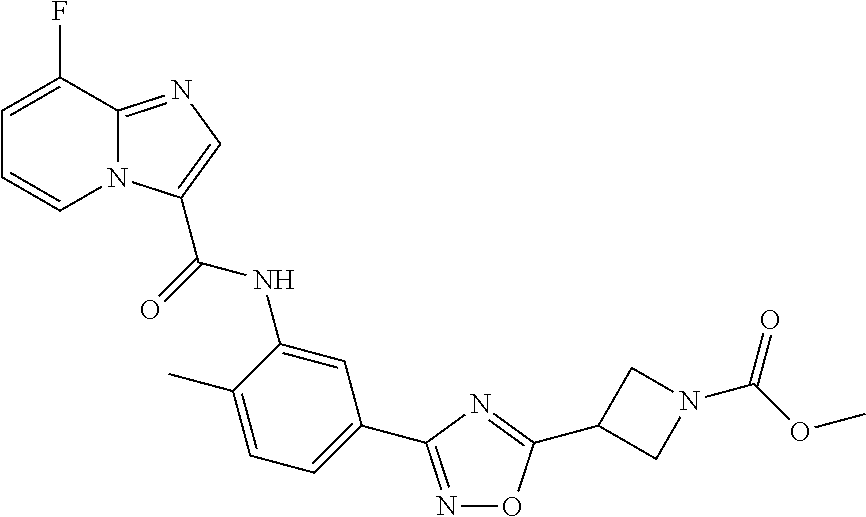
N1=C(C2=CC=C(C)C(NC(=O)C3=CN=C4N3C=CC=C4F)=C2)N=C(C2CN(C(OC)=O)C2)O1
